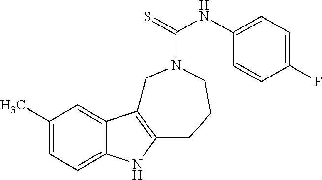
C1(C)=CC=C2C(=C1)C1=C(N2)CCCN(C(NC2=CC=C(F)C=C2)=S)C1
